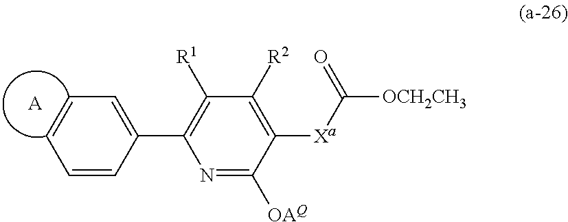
N1=C([OAQ])C([Xa]C([OCH2CH3])=O)=C([R2])C([R1])=C1C1=CC=CC=C1.[A]
